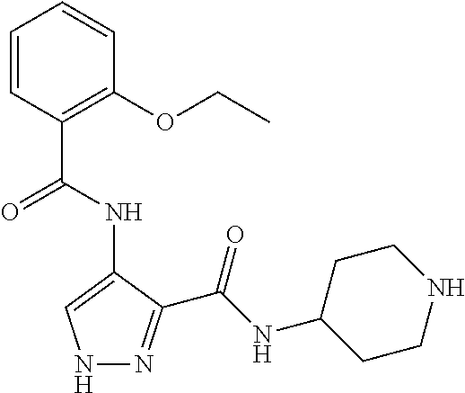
N1N=C(C(NC2CCNCC2)=O)C(NC(=O)C2=C(OCC)C=CC=C2)=C1
